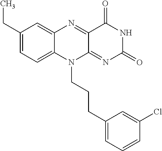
C1(CC)=CC=C2C(=C1)N=C1C(=NC(=O)NC1=O)N2CCCC1=CC=CC(Cl)=C1
